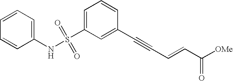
C1=CC=C(NS(C2=CC=CC(C#CC=CC([OMe])=O)=C2)(=O)=O)C=C1
